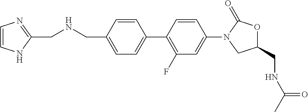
C1(CNC(=O)C)OC(=O)N(C2=CC(F)=C(C3=CC=C(CNCC4=NC=CN4)C=C3)C=C2)C1
